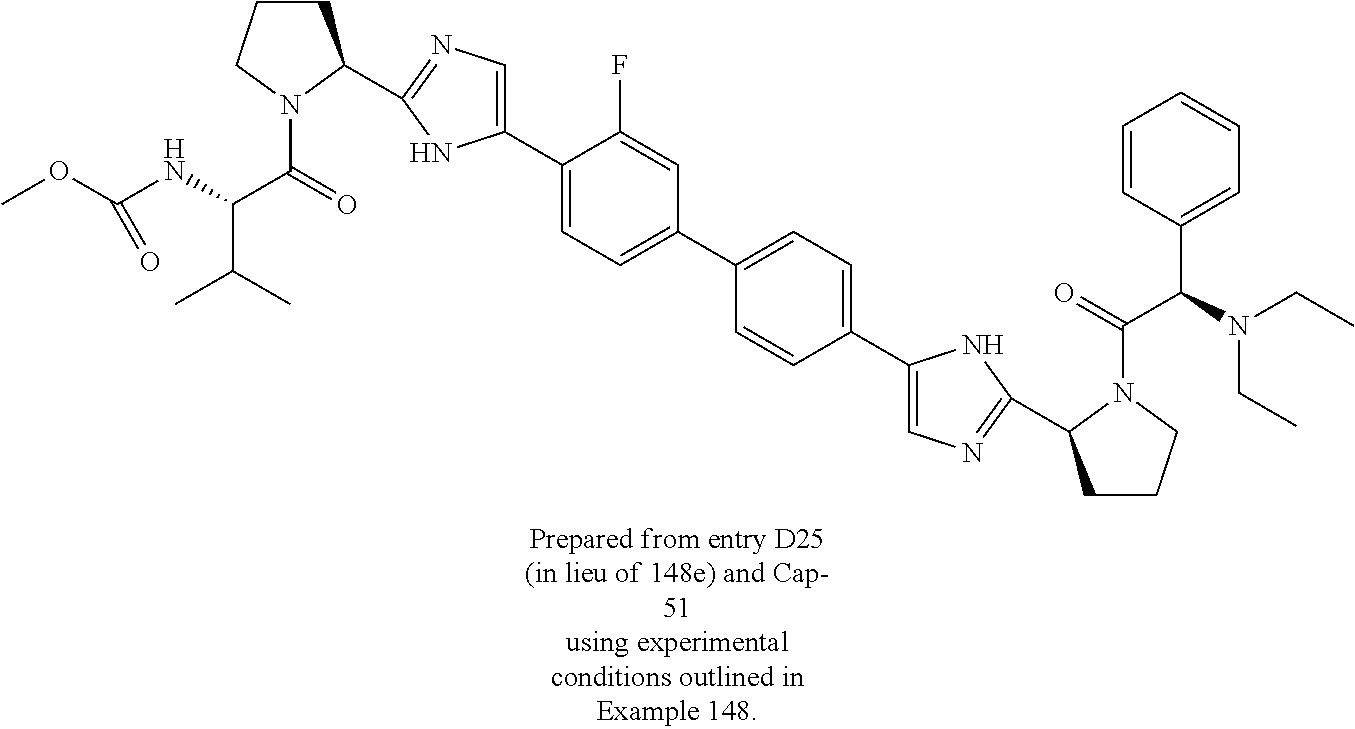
C1CCN(C(=O)C(NC(OC)=O)C(C)C)C1C1=NC=C(C2=CC=C(C3=CC=C(C4=CN=C(C5CCCN5C(=O)C(N(CC)CC)C5=CC=CC=C5)N4)C=C3)C=C2F)N1
